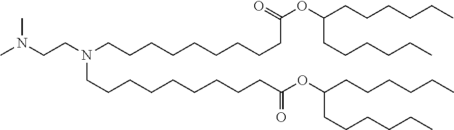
CN(CCN(CCCCCCCCCC(OC(CCCCCC)CCCCCC)=O)CCCCCCCCCC(OC(CCCCCC)CCCCCC)=O)C
